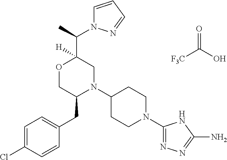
C(C1([H])OCC(CC2=CC=C(Cl)C=C2)N(C2CCN(C3=NN=C(N)N3)CC2)C1)(C)N1C=CC=N1.[F3C]C(O)=O
